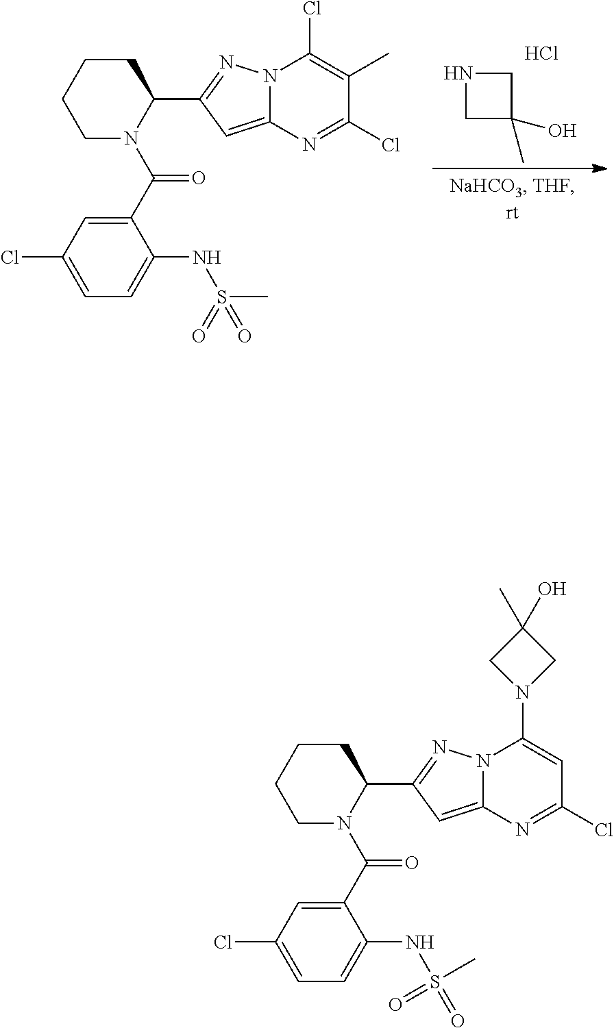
C1CCCN(C(C2=CC(Cl)=CC=C2NS(C)(=O)=O)=O)C1C1=NN2C(=C1)N=C(Cl)C(C)=C2Cl.C1NCC1(O)C.Cl.C1CCCN(C(C2=CC(Cl)=CC=C2NS(C)(=O)=O)=O)C1C1=NN2C(=C1)N=C(Cl)C=C2N1CC(C)(O)C1
